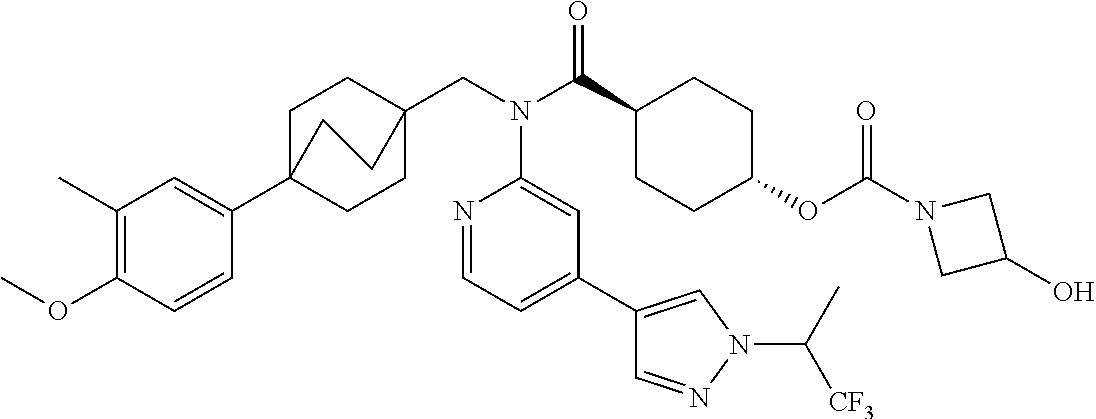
C1(C)=C(OC)C=CC(C23CCC(CN(C(C4CCC(OC(N5CC(O)C5)=O)CC4)=O)C4=CC(C5=CN(C(C)[CF3])N=C5)=CC=N4)(CC2)CC3)=C1
